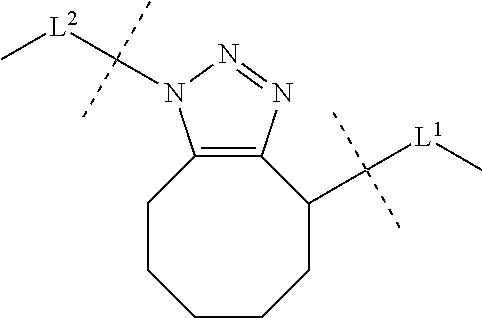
C1CCCCC(C([L1]C)(C)C)C2=C1N(C([L2]C)(C)C)N=N2
